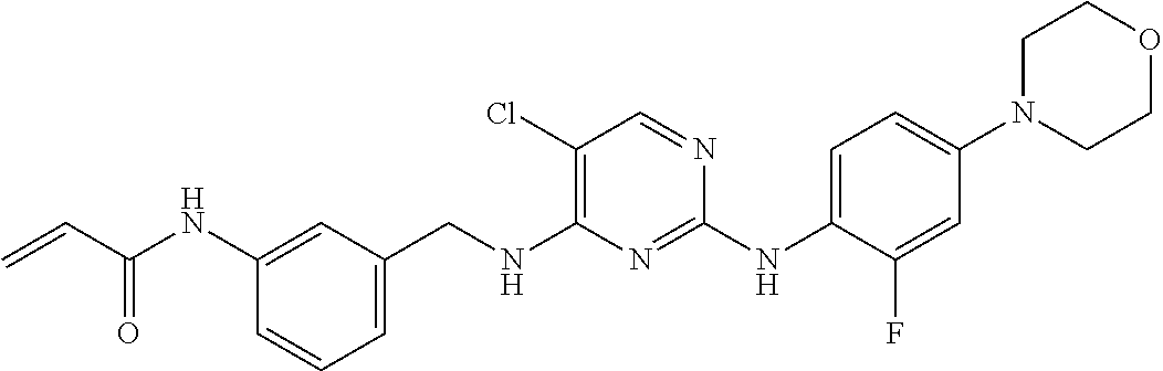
C=CC(NC1=CC(CNC2=C(Cl)C=NC(NC3=CC=C(N4CCOCC4)C=C3F)=N2)=CC=C1)=O
